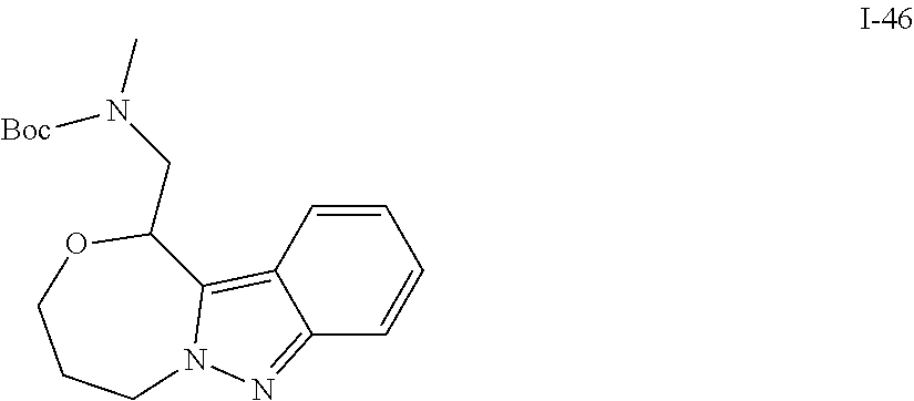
C(N(C)[Boc])C1C2=C3C=CC=CC3=NN2CCCO1
